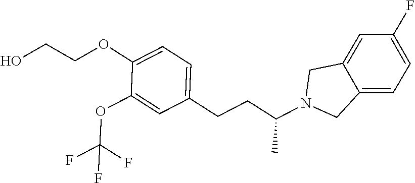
C1(OCCO)=CC=C(CCC(N2CC3=CC=C(F)C=C3C2)C)C=C1OC(F)(F)F
